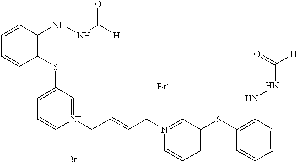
C1=CC(SC2=CC=C[N+](CC=CC[N+]3=CC(SC4=C(NNC([H])=O)C=CC=C4)=CC=C3)=C2)=C(NNC([H])=O)C=C1.[Br-].[Br-]
